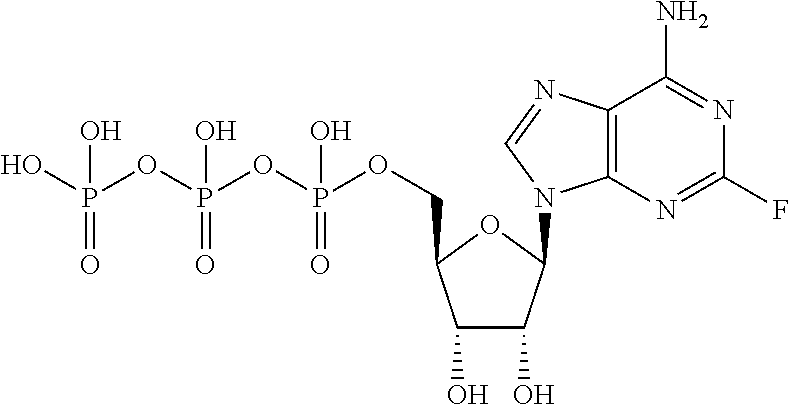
OC1C(O)C(COP(OP(OP(O)(O)=O)(O)=O)(O)=O)OC1N1C2=C(N=C1)C(N)=NC(F)=N2
